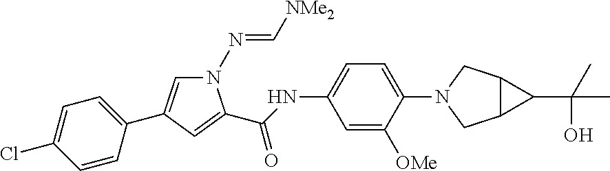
C1=C([OMe])C(N2CC3C(C2)C3C(C)(C)O)=CC=C1NC(=O)C1=CC(C2=CC=C(Cl)C=C2)=CN1N=C[NMe2]
